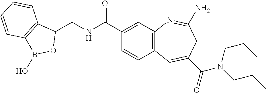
C1(CNC(C2=CC3=C(C=C2)C=C(C(=O)N(CCC)CCC)CC(N)=N3)=O)C2=C(B(O)O1)C=CC=C2
